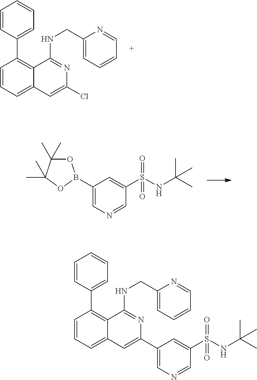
C1=CC(C2=C3C(=CC=C2)C=C(Cl)N=C3NCC2=CC=CC=N2)=CC=C1.C1(B2OC(C)(C)C(C)(C)O2)=CN=CC(S(NC(C)(C)C)(=O)=O)=C1.C1=CC(C2=C3C(=CC=C2)C=C(C2=CN=CC(S(NC(C)(C)C)(=O)=O)=C2)N=C3NCC2=CC=CC=N2)=CC=C1
